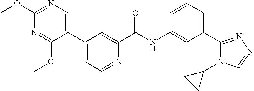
C1(C2=CN=C(OC)N=C2OC)=CC=NC(C(NC2=CC(C3=NN=CN3C3CC3)=CC=C2)=O)=C1
